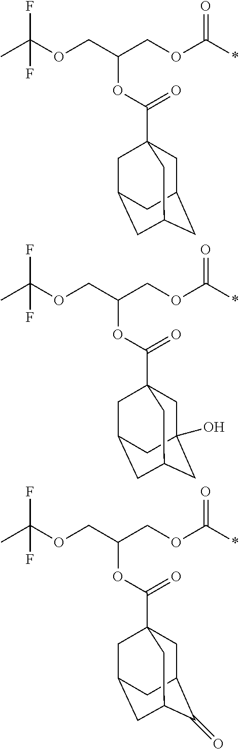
CC(OCC(COC(*)=O)OC(=O)C12CC3CC(CC(C1)C3)C2)(F)F.CC(OCC(COC(*)=O)OC(=O)C12CC3(O)CC(CC(C1)C3)C2)(F)F.CC(OCC(COC(*)=O)OC(=O)C12CC3C(=O)C(CC(C1)C3)C2)(F)F
